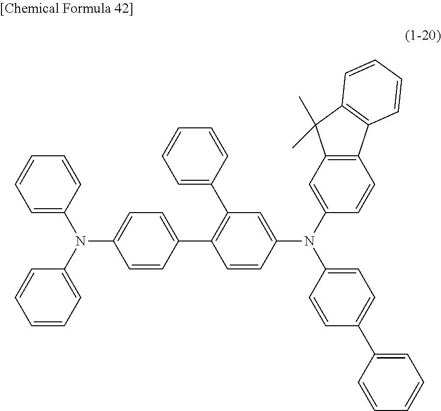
C1=CC=CC=C1N(C1=CC=CC=C1)C1=CC=C(C2=C(C3=CC=CC=C3)C=C(N(C3=CC4=C(C=C3)C3=C(C4(C)C)C=CC=C3)C3=CC=C(C4=CC=CC=C4)C=C3)C=C2)C=C1
